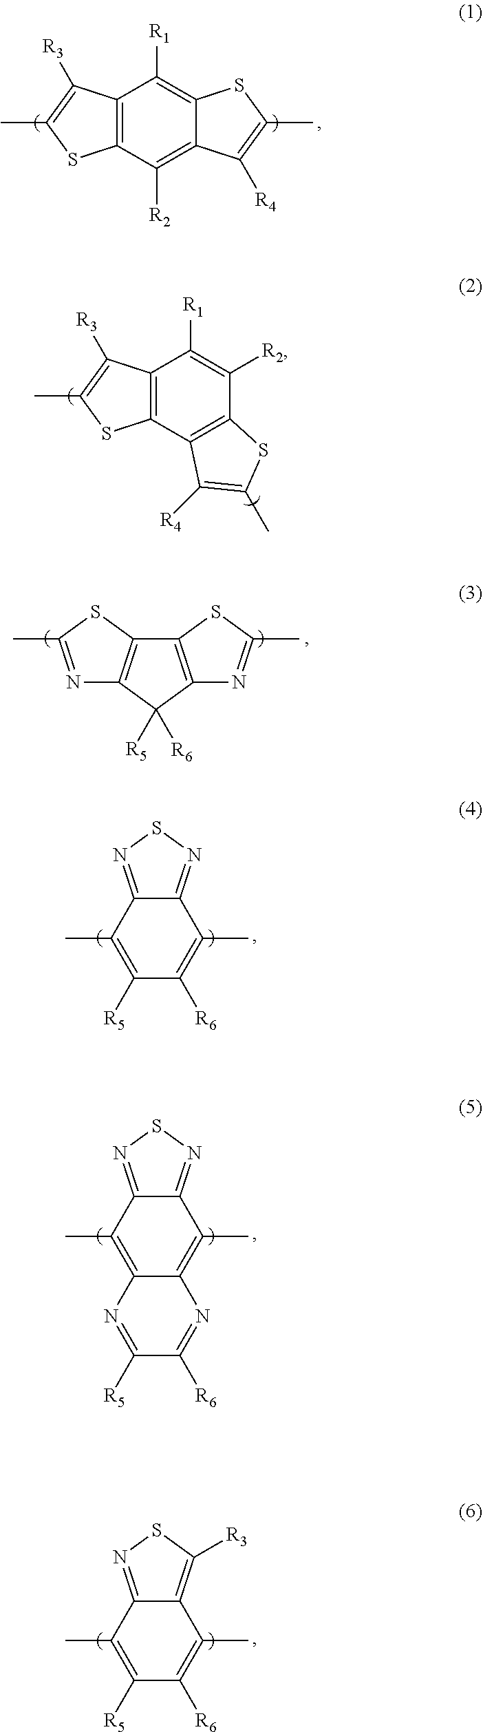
C12=C(C([R2])=C3C(=C1[R1])SC(C)=C3[R4])SC(C)=C2[R3].C12=C(C3=C(C([R2])=C1[R1])SC(C)=C3[R4])SC(C)=C2[R3].C12=NSN=C1C(C)=C([R5])C([R6])=C2C.C12=NSN=C1C(C)=C1C(=C2C)N=C([R6])C([R5])=N1.C12=C([R3])SN=C1C(C)=C([R5])C([R6])=C2C.N1=C(C)SC2=C1C([R5])([R6])C1=C2SC(C)=N1
